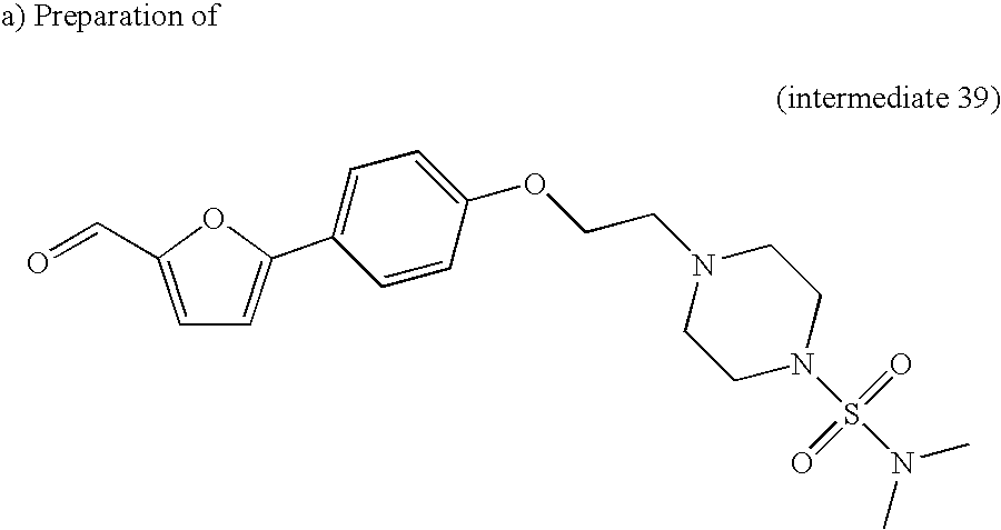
C1=C(C=O)OC(C2=CC=C(OCCN3CCN(S(=O)(=O)N(C)C)CC3)C=C2)=C1
